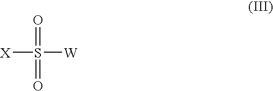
O=S(=O)([W])[X]
